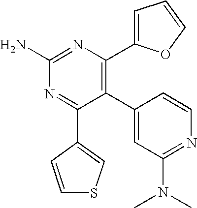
C1(N)=NC(C2=CC=CO2)=C(C2=CC(N(C)C)=NC=C2)C(C2=CSC=C2)=N1
